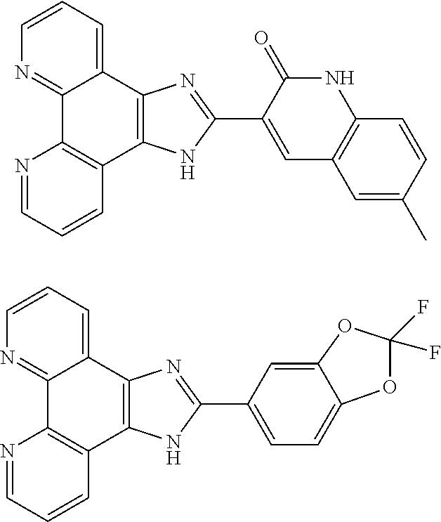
N1=C2C(=CC=C1)C1=C(C3=C2N=CC=C3)NC(C2=CC3=C(NC2=O)C=CC(C)=C3)=N1.N1=C2C(=CC=C1)C1=C(C3=C2N=CC=C3)NC(C2=CC=C3OC(F)(F)OC3=C2)=N1
